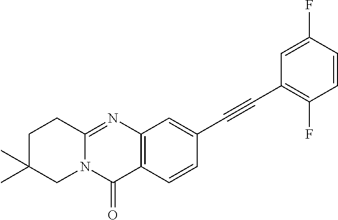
C12=NC3=C(C(=O)N1CC(C)(C)CC2)C=CC(C#CC1=C(F)C=CC(F)=C1)=C3
